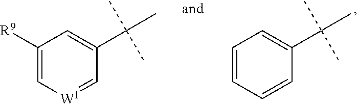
C1([R9])=C[W1]=CC(C(C)(C)C)=C1.C1=CC=CC(C(C)(C)C)=C1
